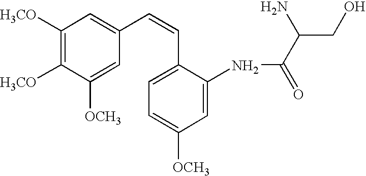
C1([H3CO])=C([H3CO])C([OCH3])=CC(C=CC2=CC=C([OCH3])C=C2NC(C(CO)N)=O)=C1
